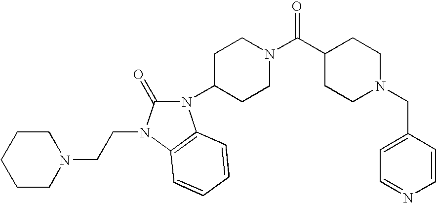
C1CC(C(N2CCC(N3C(=O)N(CCN4CCCCC4)C4=C3C=CC=C4)CC2)=O)CCN1CC1=CC=NC=C1
